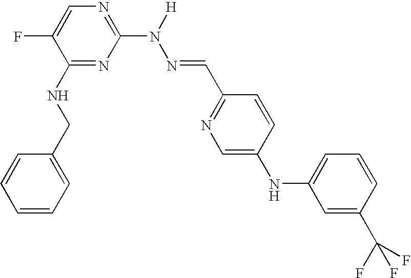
N1=C(N(N=CC2=NC=C(NC3=CC=CC(C(F)(F)F)=C3)C=C2)[H])N=C(NCC2=CC=CC=C2)C(F)=C1
